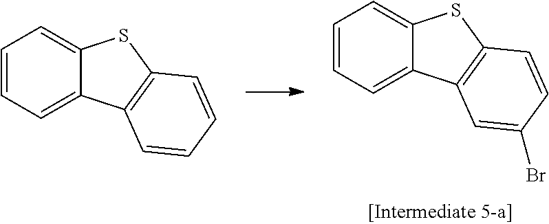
C1=CC=C2C(=C1)SC1=C2C=C(Br)C=C1.C1=CC=C2C(=C1)SC1=C2C=CC=C1
